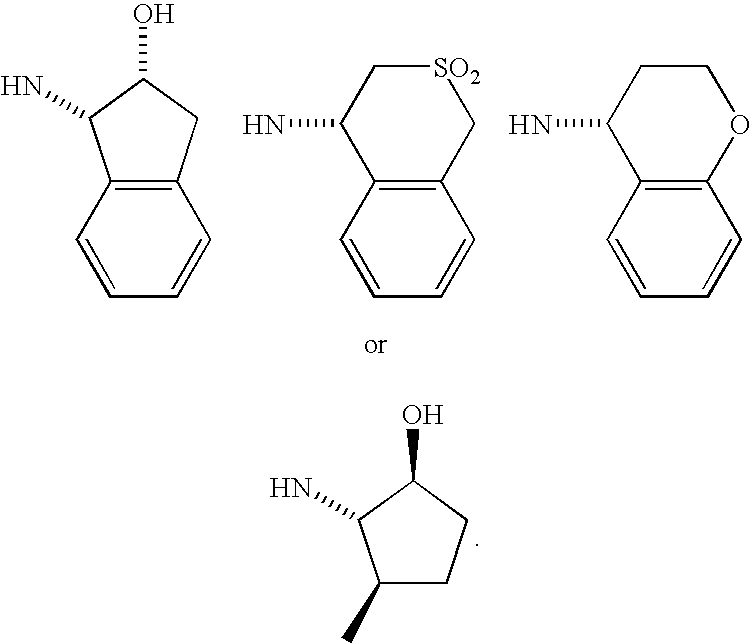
C12=C(CC(O)C1N)C=CC=C2.C12=C(C=CC=C1)C[SO2]CC2N.C12=C(C=CC=C1)OCCC2N.C1(C)CCC(O)C1N
